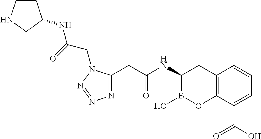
C12=C(C(C(O)=O)=CC=C1)OB(O)C(NC(CC1=NN=NN1CC(=O)NC1CCNC1)=O)C2
